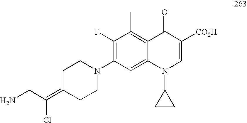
C1(F)=C(N2CCC(=C(CN)Cl)CC2)C=C2C(=C1C)C(=O)C([CO2H])=CN2C1CC1
